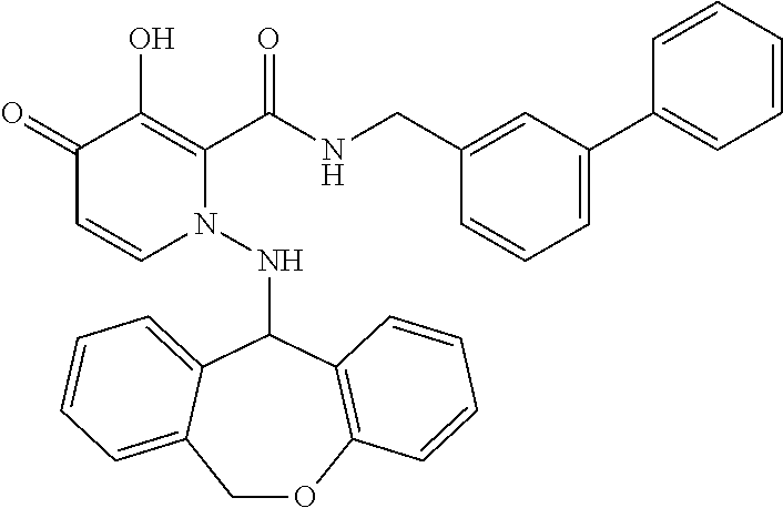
C1(=O)C=CN(NC2C3=CC=CC=C3COC3=C2C=CC=C3)C(C(NCC2=CC(C3=CC=CC=C3)=CC=C2)=O)=C1O
